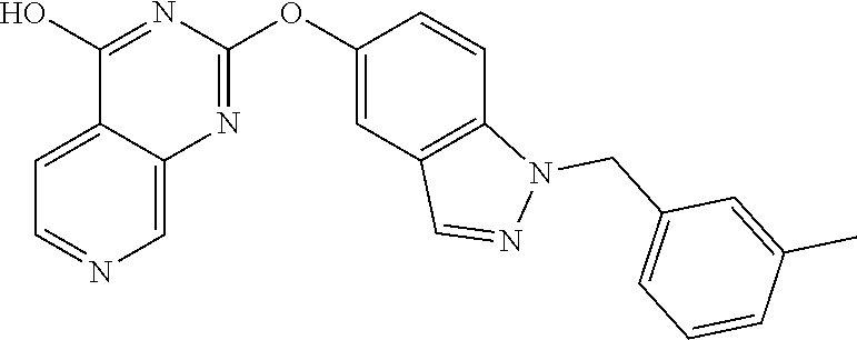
C12=CC=NC=C1N=C(OC1=CC3=C(C=C1)N(CC1=CC=CC(C)=C1)N=C3)N=C2O
